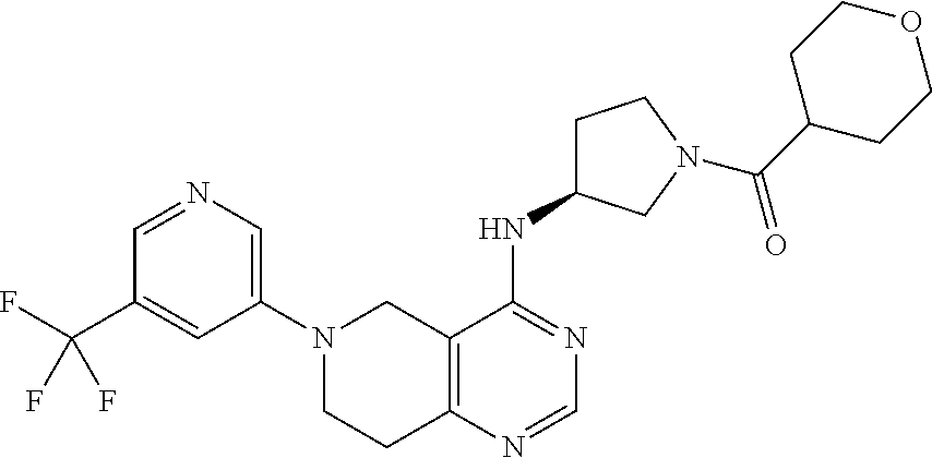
C1=NC=C(N2CC3=C(N=CN=C3NC3CCN(C(C4CCOCC4)=O)C3)CC2)C=C1C(F)(F)F
